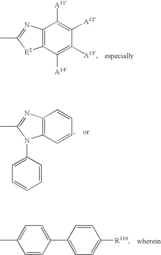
C12=C(C([A14])=C([A13])C([A12])=C1[A11])[E2]C(C)=N2.C12=C(C=CC=C1)N(C1=CC=CC=C1)C(C)=N2.C1=CC(C2=CC=C([R110])C=C2)=CC=C1C
